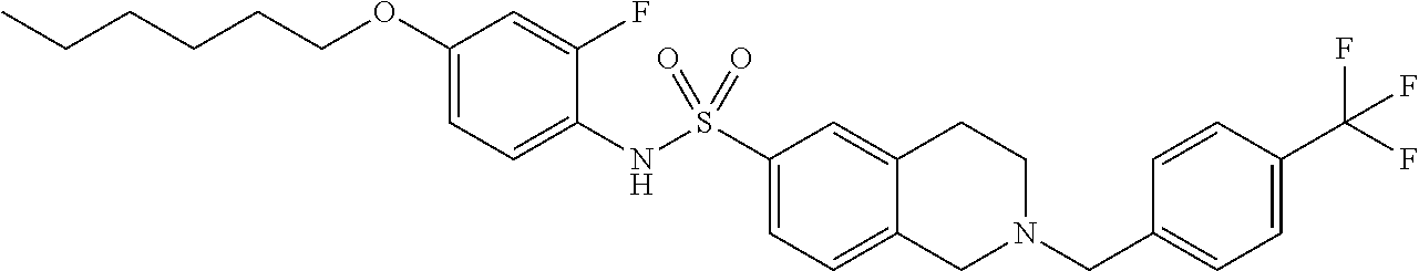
C1(OCCCCCC)=CC=C(NS(C2=CC=C3C(=C2)CCN(CC2=CC=C(C(F)(F)F)C=C2)C3)(=O)=O)C(F)=C1
